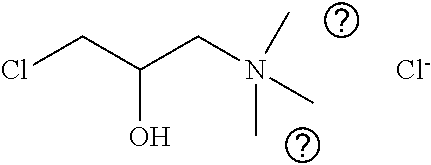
[Cl-].N(C)(C)(C)CC(CCl)O
